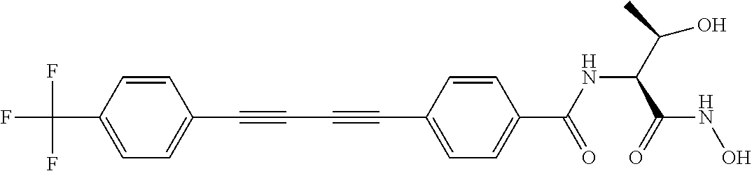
C1=CC(C(F)(F)F)=CC=C1C#CC#CC1=CC=C(C(NC(C(O)C)C(=O)NO)=O)C=C1
